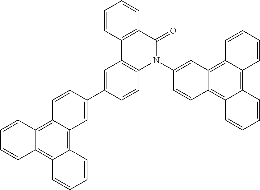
C1(N2C(=O)C3=C(C4=C2C=CC(C2=CC5=C6C(=C7C=CC=CC7=C5C=C2)C=CC=C6)=C4)C=CC=C3)=CC2=C3C(=C4C(=C2C=C1)C=CC=C4)C=CC=C3
